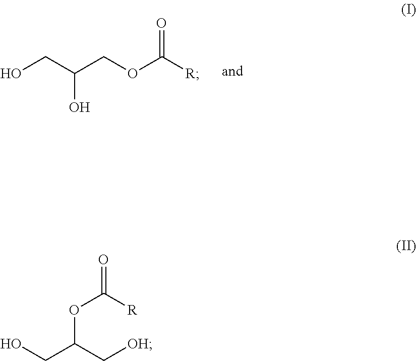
OCC(COC([R])=O)O.O(C(C[OH])CO)C([R])=O
